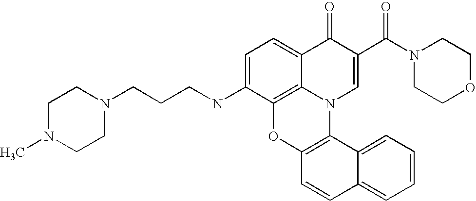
C1=C(NCCCN2CCN(C)CC2)C2=C3C(=C1)C(=O)C(C(N1CCOCC1)=O)=CN3C1=C(O2)C=CC2=CC=CC=C12
